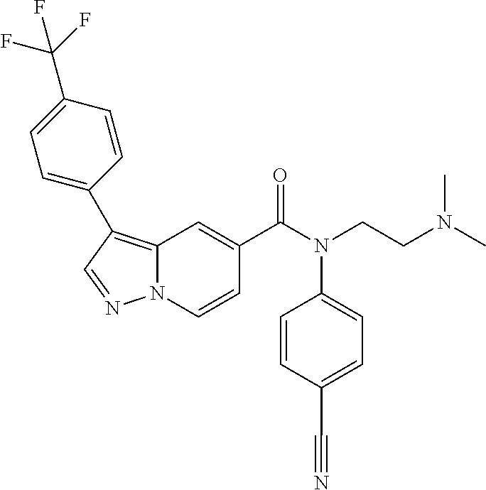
C1=CN2C(=C(C3=CC=C(C(F)(F)F)C=C3)C=N2)C=C1C(N(CCN(C)C)C1=CC=C(C#N)C=C1)=O
